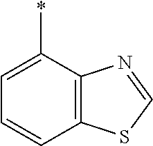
C12=C(C(*)=CC=C1)N=CS2
